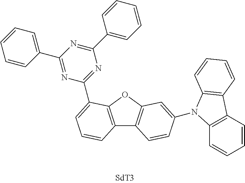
C12=C(OC3=C1C=CC(N1C4=C(C=CC=C4)C4=C1C=CC=C4)=C3)C(C1=NC(C3=CC=CC=C3)=NC(C3=CC=CC=C3)=N1)=CC=C2
